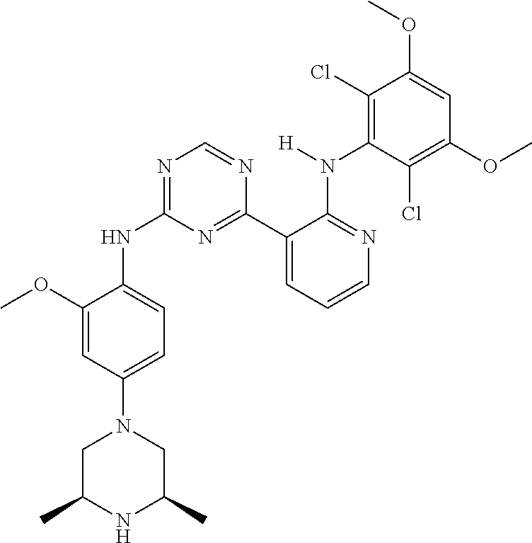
C1C(C)NC(C)CN1C1=CC=C(NC2=NC=NC(C3=CC=CN=C3N([H])C3=C(Cl)C(OC)=CC(OC)=C3Cl)=N2)C(OC)=C1
